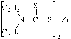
[C2H5]N([C2H5])C(=S)S[Zn]
